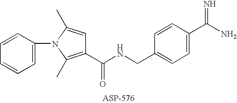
C1=C(N2C(C)=CC(C(NCC3=CC=C(C(N)=N)C=C3)=O)=C2C)C=CC=C1
